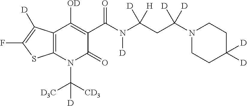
C12=C(N(C([CD3])([D3C])[D])C(=O)C(C(N(C(CC(N3CCC([D])([D])CC3)([D])[D])([H])[D])[D])=O)=C1[OD])SC(F)=C2[D]
